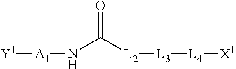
N(C(=O)[L2][L3][L4][X1])[A1][Y1]
